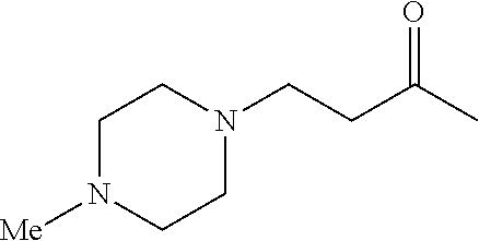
C1N([Me])CCN(CCC(=O)C)C1
